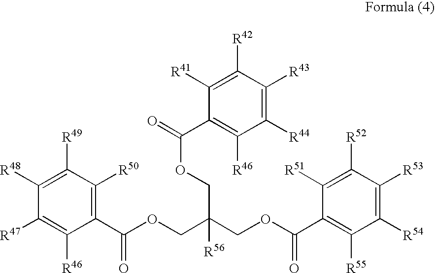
C1([R41])=C([R42])C([R43])=C([R44])C([R46])=C1C(=O)OCC(COC(C1=C([R55])C([R54])=C([R53])C([R52])=C1[R51])=O)(COC(=O)C1=C([R50])C([R49])=C([R48])C([R47])=C1[R46])[R56]
